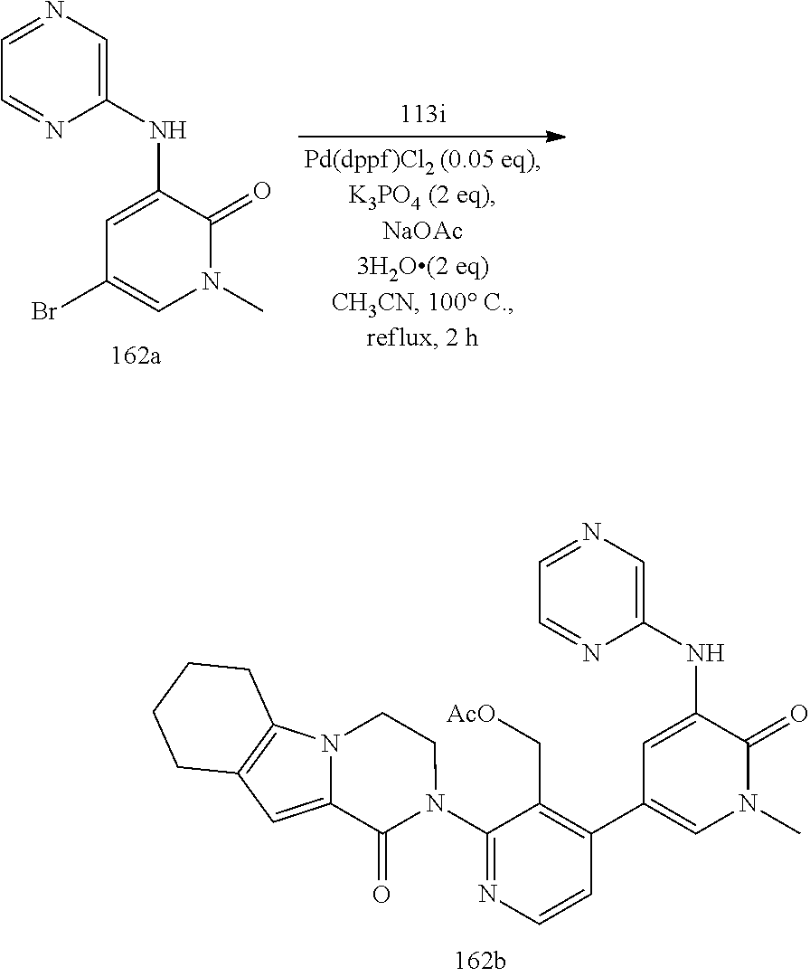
C1=NC=C(NC2=CC(C3=C(C[AcO])C(N4C(=O)C5=CC6=C(N5CC4)CCCC6)=NC=C3)=CN(C)C2=O)N=C1.C1=NC=C(NC2=CC(Br)=CN(C)C2=O)N=C1
